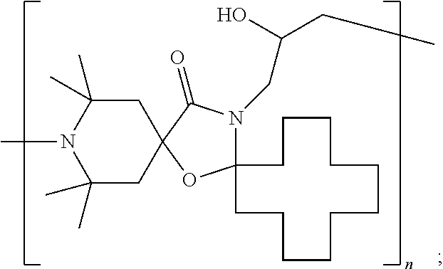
C1(C)(C)CC2(CC(C)(C)N1C)OC1(N(CC(O)CC)C2=O)CCCCCCCCCCC1
